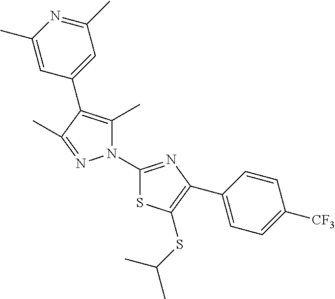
N1(C2=NC(C3=CC=C([CF3])C=C3)=C(SC(C)C)S2)C(C)=C(C2=CC(C)=NC(C)=C2)C(C)=N1
